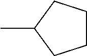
CC1CCCC1
